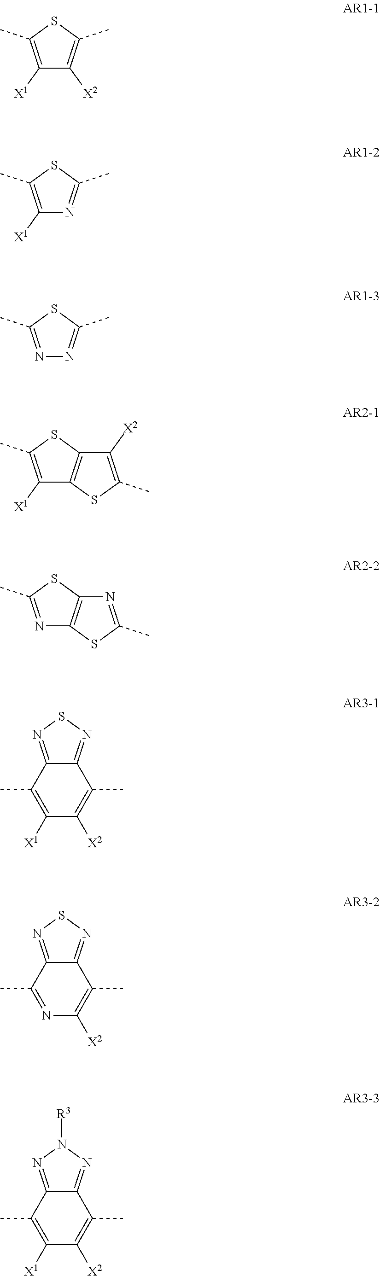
C1([X1])=C(C)SC(C)=C1[X2].C1([X1])=C(C)SC(C)=N1.N1=C(C)SC(C)=N1.C1([X1])=C(C)SC2=C1SC(C)=C2[X2].N1=C(C)SC2=C1SC(C)=N2.C12=NSN=C1C(C)=C([X2])C([X1])=C2C.C12=NSN=C1C(C)=C([X2])N=C2C.C12=NN([R3])N=C1C(C)=C([X2])C([X1])=C2C
